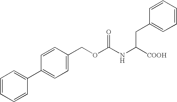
C1=C(COC(NC([COOH])CC2=CC=CC=C2)=O)C=CC(C2=CC=CC=C2)=C1
